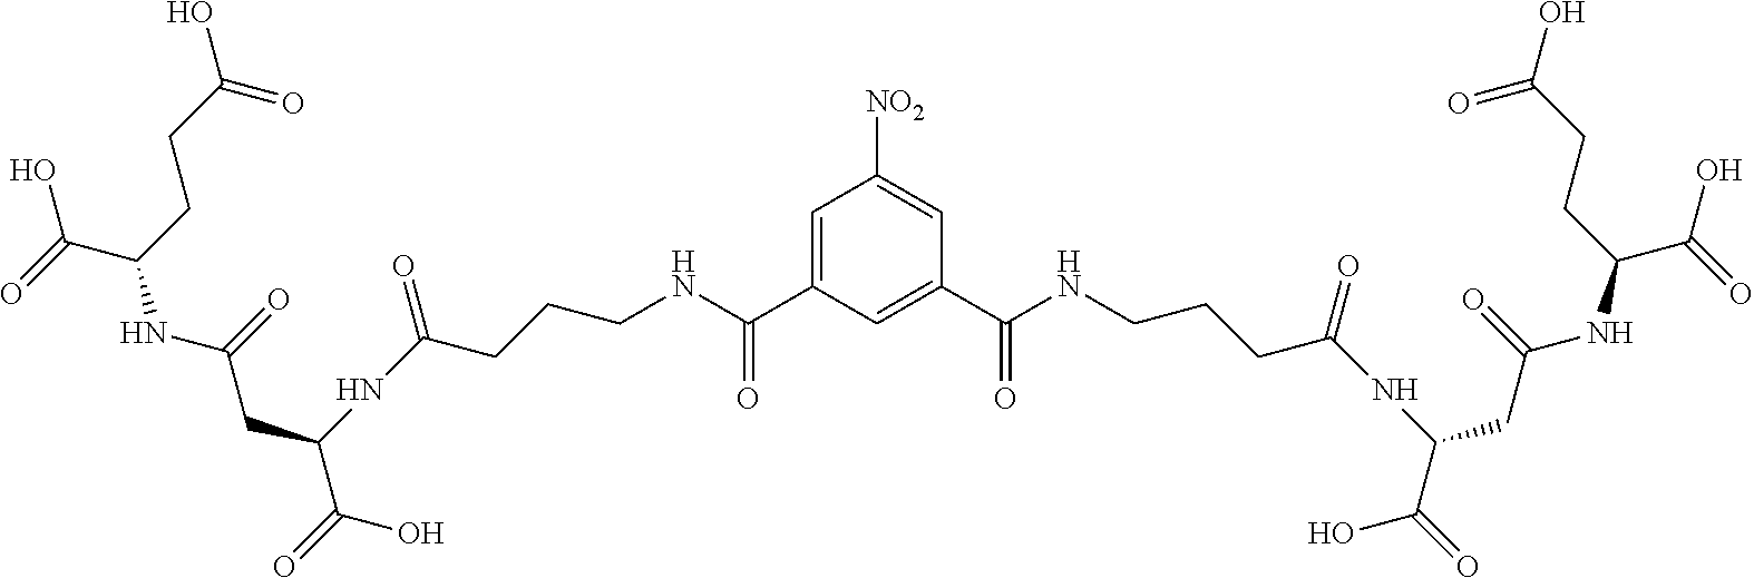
C1=C(C(NCCCC(NC(CC(NC(C(=O)O)CCC(O)=O)=O)C(=O)O)=O)=O)C=C(C(NCCCC(NC(CC(=O)NC(C(=O)O)CCC(O)=O)C(=O)O)=O)=O)C=C1[NO2]
